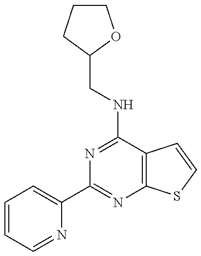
C1(C2=NC3=C(C(NCC4CCCO4)=N2)C=CS3)=CC=CC=N1
